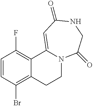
C1C2=C(Br)C=CC(F)=C2C2=CC(=O)NCC(=O)N2C1
